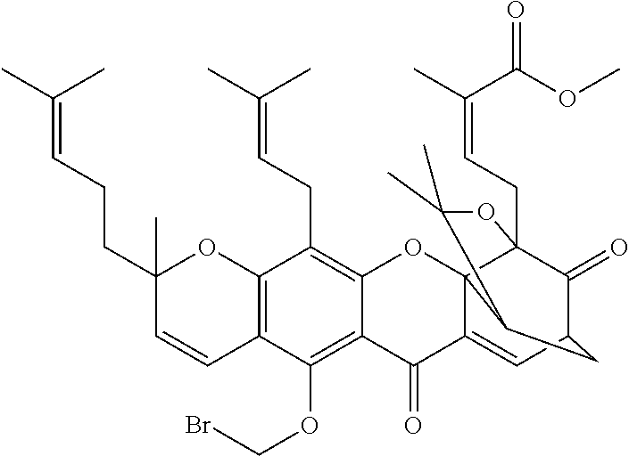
C12=C(C(OCBr)=C3C(=C1CC=C(C)C)OC14C(=CC5C(=O)C1(CC=C(C(=O)OC)C)OC(C)(C)C4C5)C3=O)C=CC(CCC=C(C)C)(C)O2
